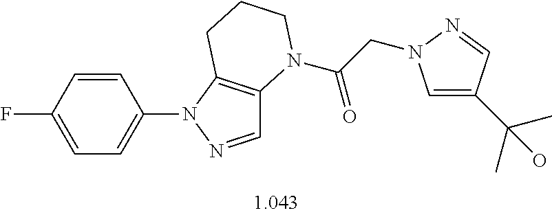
C1=CC(F)=CC=C1N1N=CC2=C1CCCN2C(CN1C=C(C(C)(C)O)C=N1)=O
